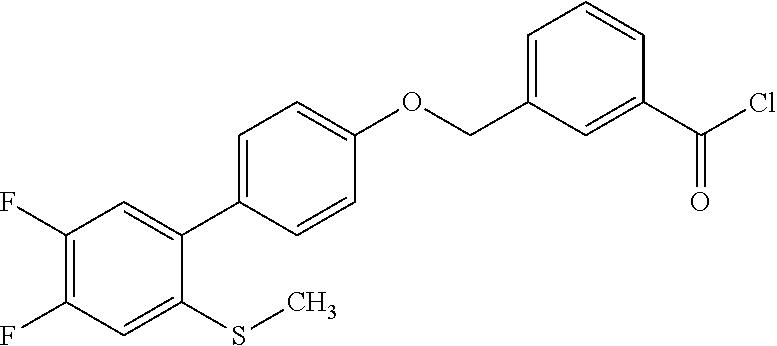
C1(F)=C(F)C=C(SC)C(C2=CC=C(OCC3=CC=CC(C(Cl)=O)=C3)C=C2)=C1
